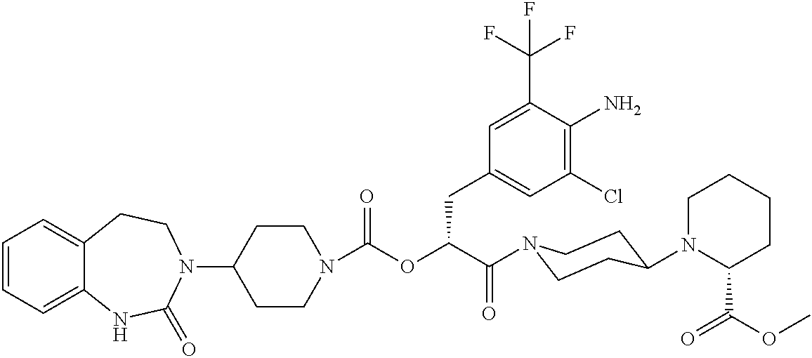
C1=CC=C2C(=C1)CCN(C1CCN(C(OC(C(=O)N3CCC(N4C(C(OC)=O)CCCC4)CC3)CC3=CC(Cl)=C(N)C(C(F)(F)F)=C3)=O)CC1)C(=O)N2
